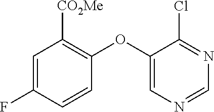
C1=C(F)C=CC(OC2=CN=CN=C2Cl)=C1[CO2Me]
